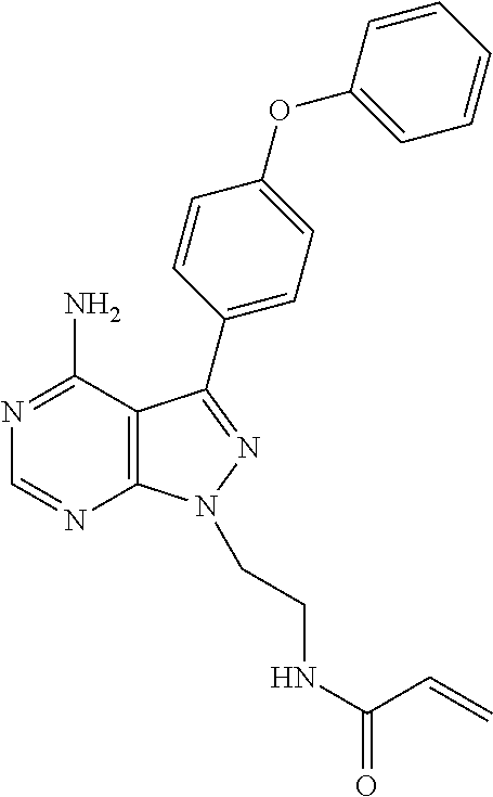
C12=C(C(N)=NC=N1)C(C1=CC=C(OC3=CC=CC=C3)C=C1)=NN2CCNC(C=C)=O
